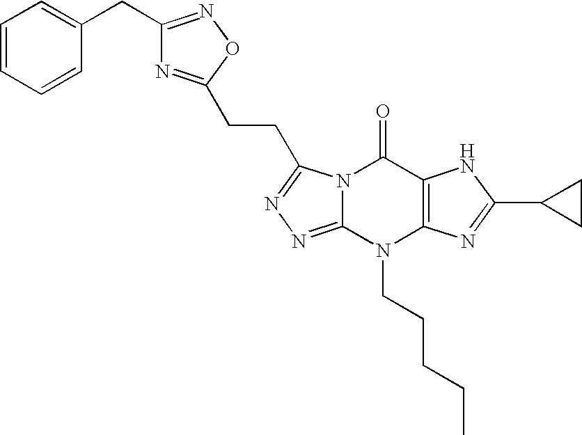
N12C(=NN=C1CCC1=NC(CC3=CC=CC=C3)=NO1)N(CCCCC)C1=C(C2=O)NC(C2CC2)=N1
